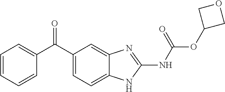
C1=CC=CC(C(=O)C2=CC=C3C(=C2)N=C(NC(=O)OC2COC2)N3)=C1
